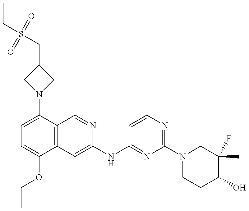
C1=C(N2CC(CS(CC)(=O)=O)C2)C2=C(C(OCC)=C1)C=C(NC1=NC(N3CCC(O)C(F)(C)C3)=NC=C1)N=C2
